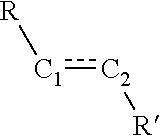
[R][C1]:[C2][R]
